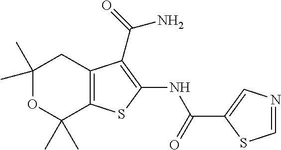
C1(C)(C)OC(C)(C)C2=C(C1)C(C(=O)N)=C(NC(C1=CN=CS1)=O)S2
